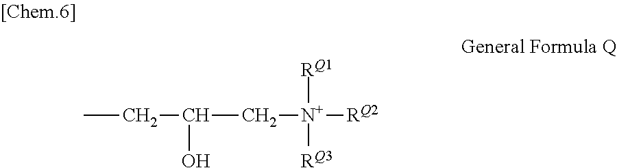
CCC(C[N+]([RQ2])([RQ1])[RQ3])O
